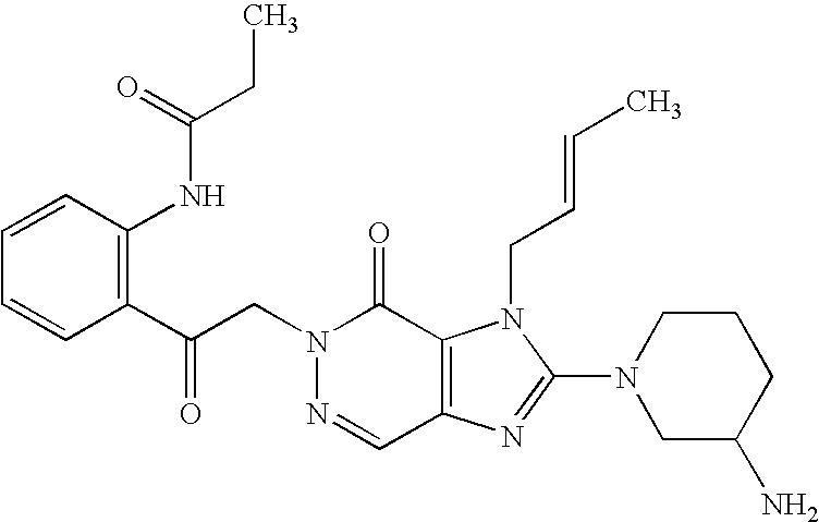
C(N1N=CC2=C(C1=O)N(CC=CC)C(N1CC(N)CCC1)=N2)C(C1=C(NC(CC)=O)C=CC=C1)=O
